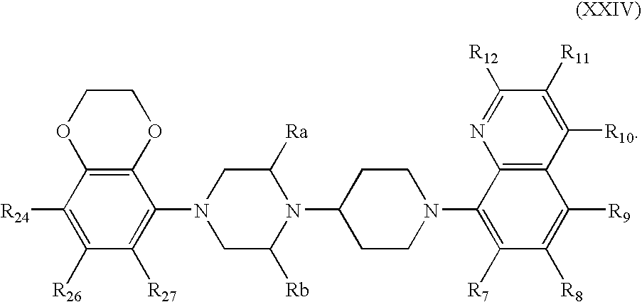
C1COC2=C(O1)C(N1CC([Rb])N(C3CCN(C4=C([R7])C([R8])=C([R9])C5=C4N=C([R12])C([R11])=C5[R10])CC3)C([Ra])C1)=C([R27])C([R26])=C2[R24]
